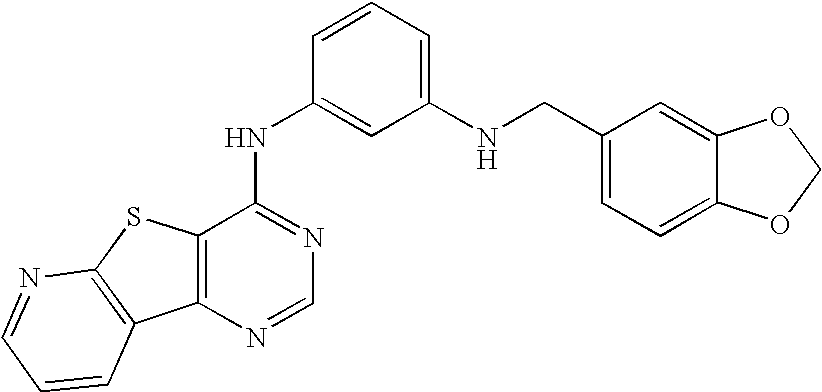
C12=C(N=CN=C1NC1=CC(NCC3=CC=C4C(=C3)OCO4)=CC=C1)C1=C(S2)N=CC=C1
